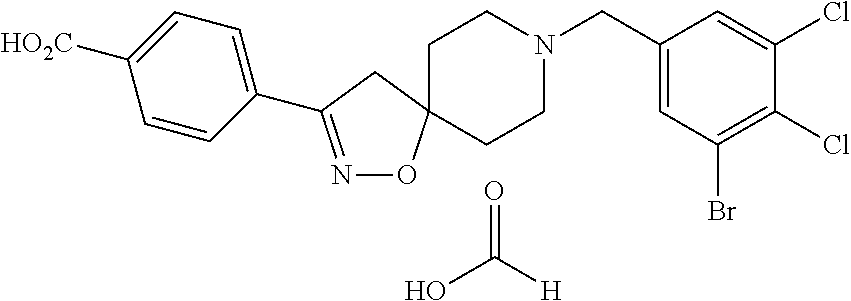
C1=CC(C2=NOC3(C2)CCN(CC2=CC(Br)=C(Cl)C(Cl)=C2)CC3)=CC=C1[HO2C].O=C(O)[H]
